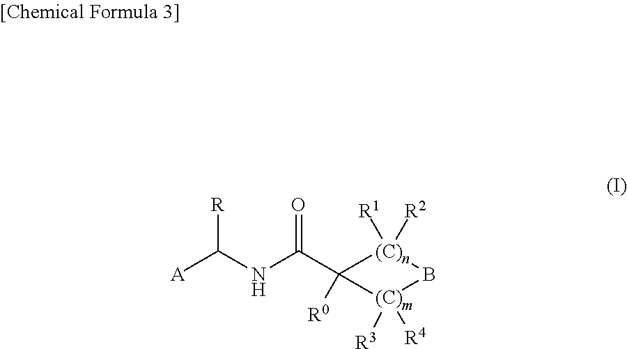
N(C(=O)C1([R0])[(C)n]([R1])([R2])B[(C)m]1([R3])[R4])C([A])[R]
